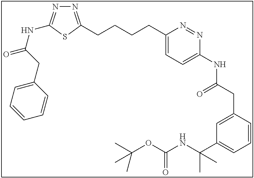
N1=C(CCCCC2=CC=C(NC(CC3=CC(C(NC(OC(C)(C)C)=O)(C)C)=CC=C3)=O)N=N2)SC(NC(=O)CC2=CC=CC=C2)=N1
